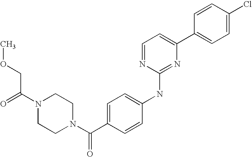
C(N1CCN(C(C2=CC=C(NC3=NC(C4=CC=C(Cl)C=C4)=CC=N3)C=C2)=O)CC1)(COC)=O
